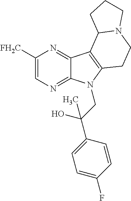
C1([FH2C])=CN=C2C(=N1)C1=C(N2CC(C2=CC=C(F)C=C2)(O)C)CCN2C1CCC2
